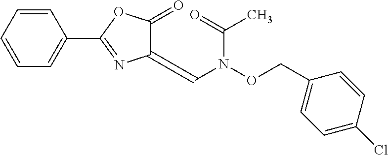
C1=CC=CC=C1C1=NC(=CN(C(C)=O)OCC2=CC=C(Cl)C=C2)C(=O)O1
